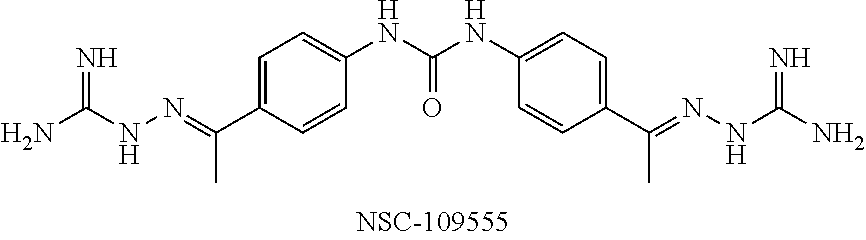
NC(NN=C(C1=CC=C(NC(NC2=CC=C(C(=NNC(N)=N)C)C=C2)=O)C=C1)C)=N
